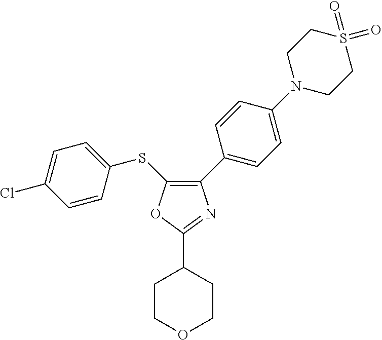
C1(C2=CC=C(N3CCS(=O)(=O)CC3)C=C2)=C(SC2=CC=C(Cl)C=C2)OC(C2CCOCC2)=N1
